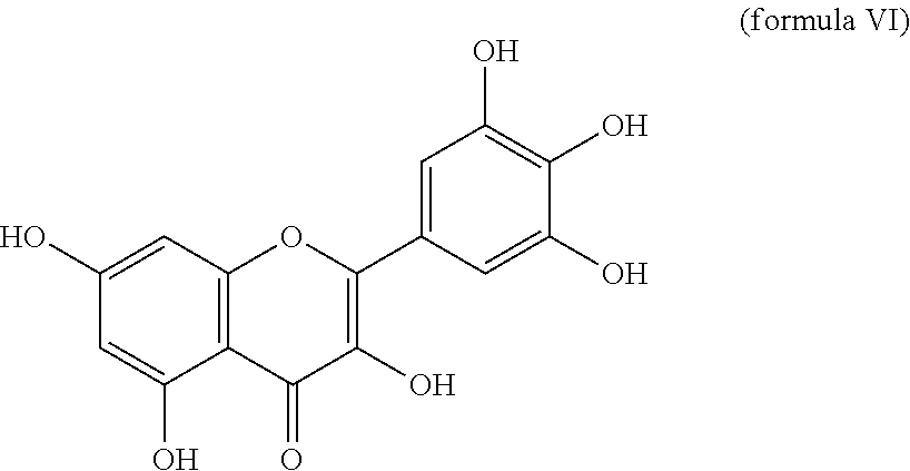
C1(O)=CC2=C(C(O)=C1)C(=O)C(O)=C(C1=CC(O)=C(O)C(O)=C1)O2
